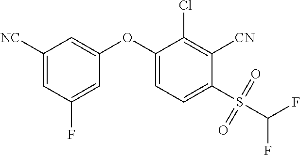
C1([NC])=CC(F)=CC(OC2=CC=C(S(C(F)F)(=O)=O)C([CN])=C2Cl)=C1
